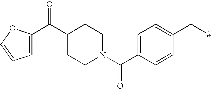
C1=C(C(N2CCC(C(C3=CC=CO3)=O)CC2)=O)C=CC(C[#])=C1
